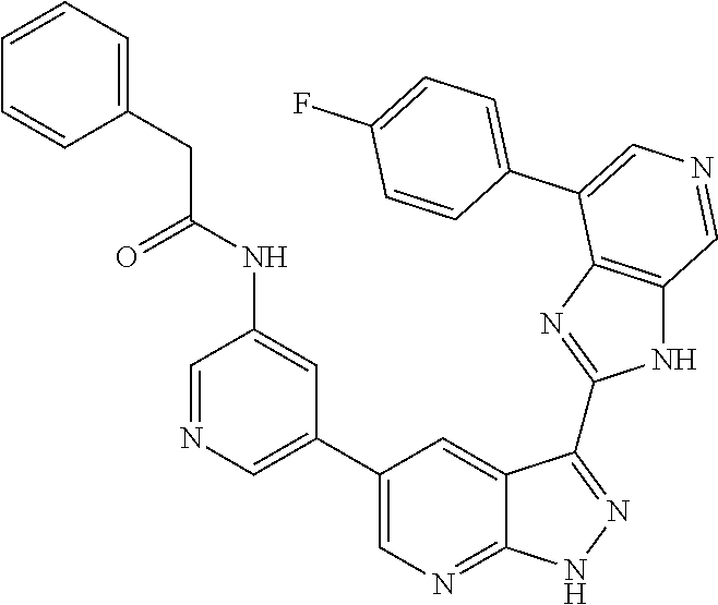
C1=NC=C(C2=CN=C3C(=C2)C(C2=NC4=C(N2)C=NC=C4C2=CC=C(F)C=C2)=NN3)C=C1NC(CC1=CC=CC=C1)=O
